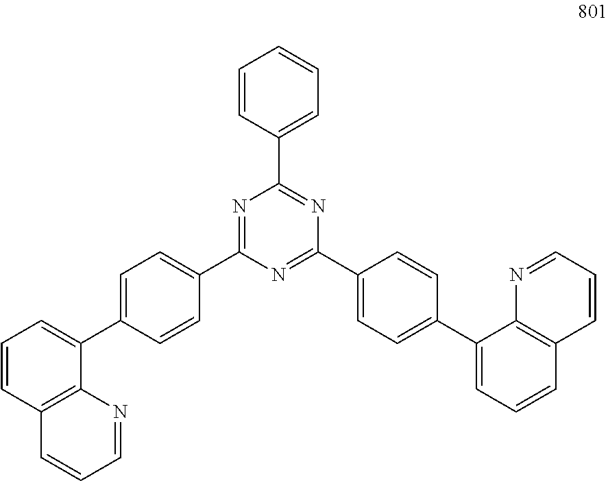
C1=CC(C2=NC(C3=CC=C(C4=CC=CC5=C4N=CC=C5)C=C3)=NC(C3=CC=C(C4=CC=CC5=C4N=CC=C5)C=C3)=N2)=CC=C1
